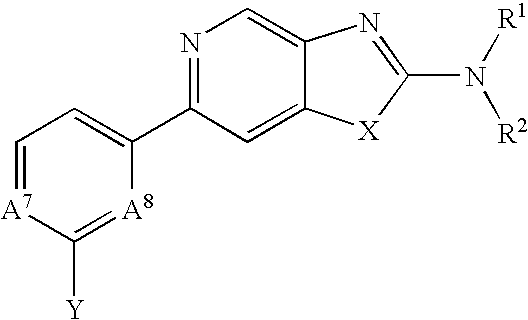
C1=[A7]C([Y])=[A8]C(C2=NC=C3C(=C2)[X]C(N([R1])[R2])=N3)=C1
